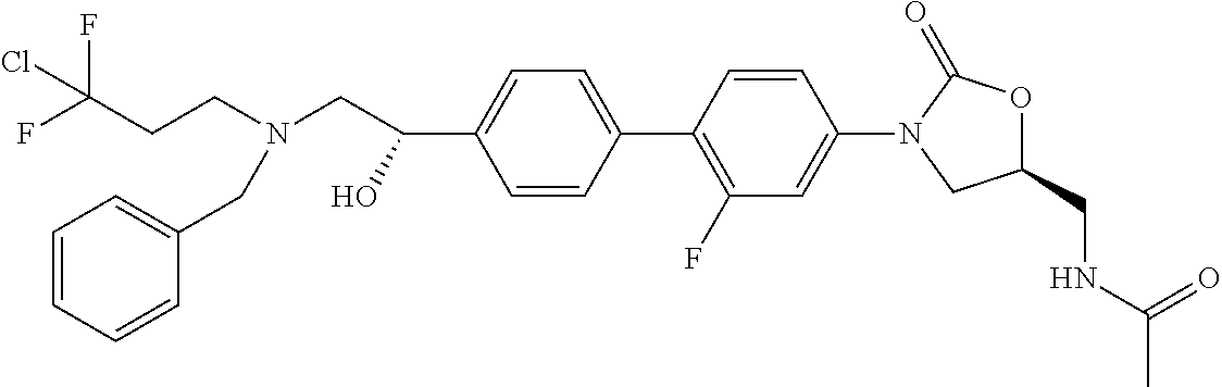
C1=C(C2=C(F)C=C(N3CC(CNC(C)=O)OC3=O)C=C2)C=CC(C(O)CN(CCC(F)(F)Cl)CC2=CC=CC=C2)=C1
